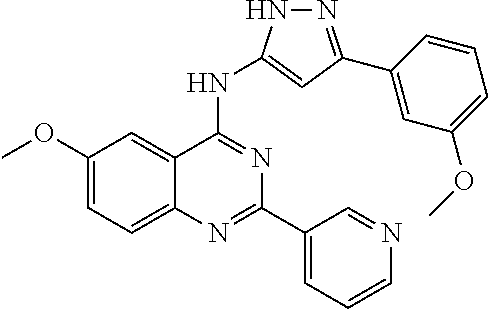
C1(OC)=CC=C2C(=C1)C(NC1=CC(C3=CC(OC)=CC=C3)=NN1)=NC(C1=CC=CN=C1)=N2
